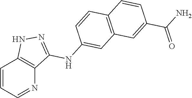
C1=CC=NC2=C1NN=C2NC1=CC2=C(C=C1)C=CC(C(N)=O)=C2
